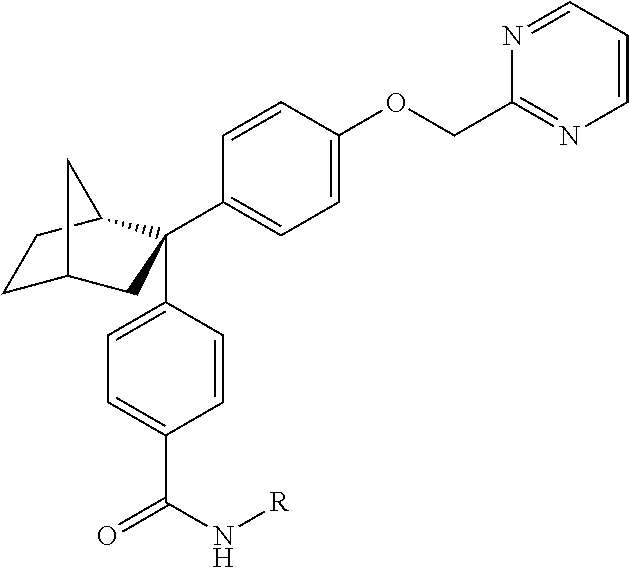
C1C2CC(C3=CC=C(OCC4=NC=CC=N4)C=C3)(C3=CC=C(C(N[R])=O)C=C3)C(C1)C2
